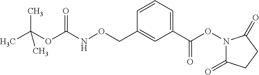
C1=CC=C(C(ON2C(=O)CCC2=O)=O)C=C1CONC(OC(C)(C)C)=O
